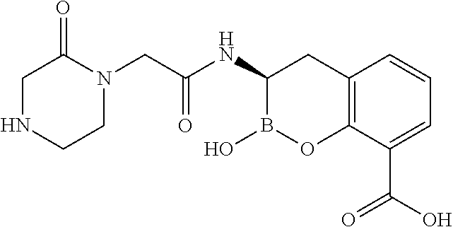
C1N(CC(=O)NC2B(O)OC3=C(C2)C=CC=C3C(O)=O)C(=O)CNC1
